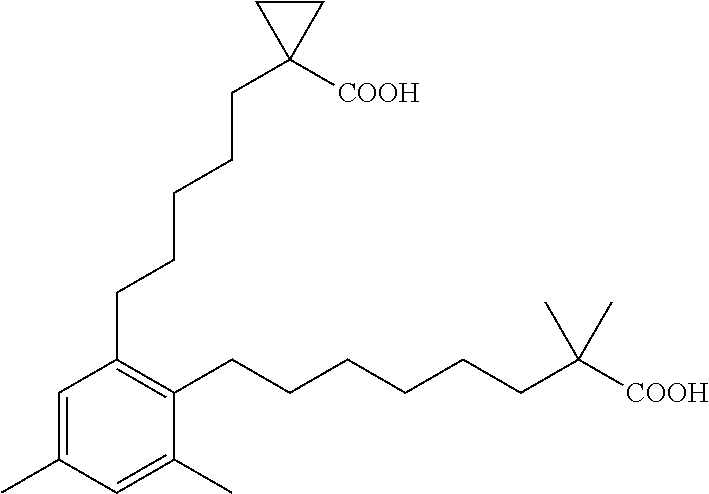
C1(CCCCCC2([COOH])CC2)=C(CCCCCCC(C)(C)[COOH])C(C)=CC(C)=C1
